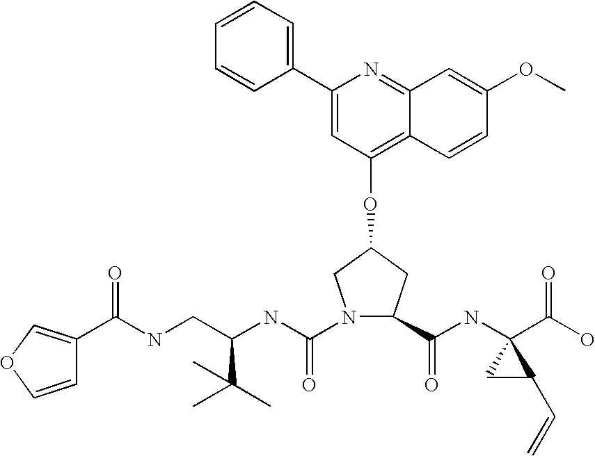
C1=COC=C1C(NCC(NC(=O)N1C(C(NC2(C(O)=O)CC2C=C)=O)CC(OC2=C3C(=NC(C4=CC=CC=C4)=C2)C=C(OC)C=C3)C1)C(C)(C)C)=O
